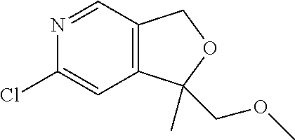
C12=C(C=NC(Cl)=C1)COC2(C)COC
